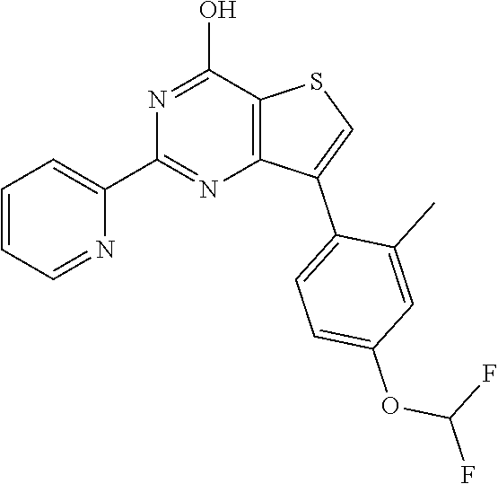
C1=CC=NC(C2=NC3=C(C(O)=N2)SC=C3C2=CC=C(OC(F)F)C=C2C)=C1
